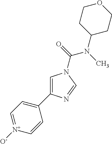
C1=C(C2=CC=[N+]([O-])C=C2)N=CN1C(=O)N(C)C1CCOCC1
